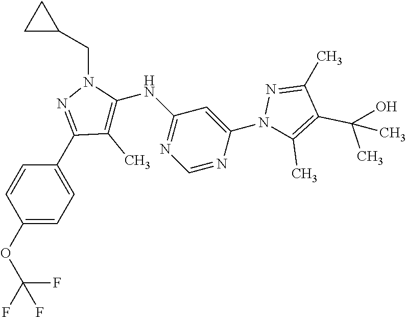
C1=CC(OC(F)(F)F)=CC=C1C1=NN(CC2CC2)C(NC2=NC=NC(N3C(C)=C(C(O)(C)C)C(C)=N3)=C2)=C1C
